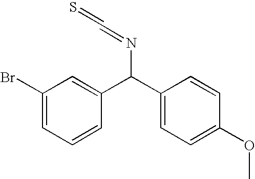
C1(Br)=CC=CC(C(C2=CC=C(OC)C=C2)N=C=S)=C1
